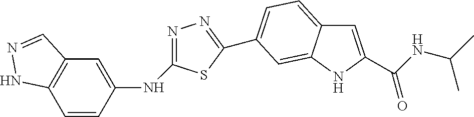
N(C1=CC2=C(C=C1)NN=C2)C1=NN=C(C2=CC=C3C=C(C(NC(C)C)=O)NC3=C2)S1
